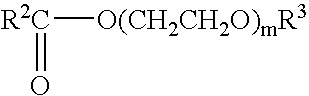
[O(CH2CH2O)mR3][R2C]=O
